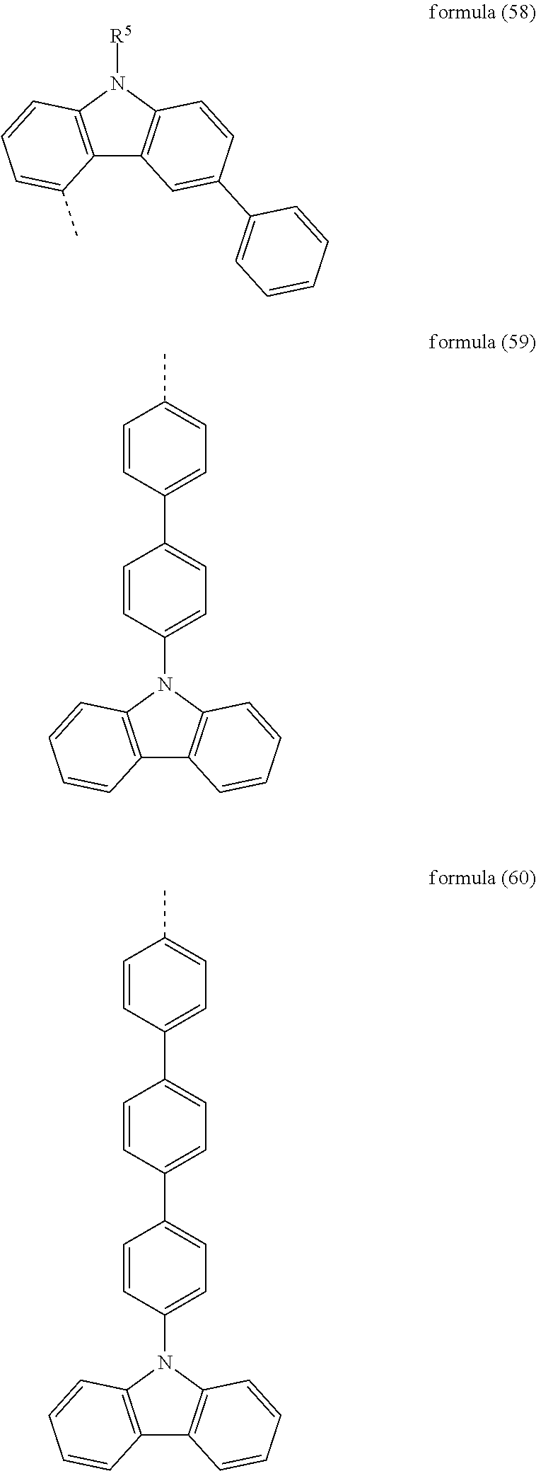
C12=C(N([R5])C3=C1C=C(C1=CC=CC=C1)C=C3)C=CC=C2C.C12=C(N(C3=CC=C(C4=CC=C(C)C=C4)C=C3)C3=C1C=CC=C3)C=CC=C2.C12=C(N(C3=CC=C(C4=CC=C(C5=CC=C(C)C=C5)C=C4)C=C3)C3=C1C=CC=C3)C=CC=C2
